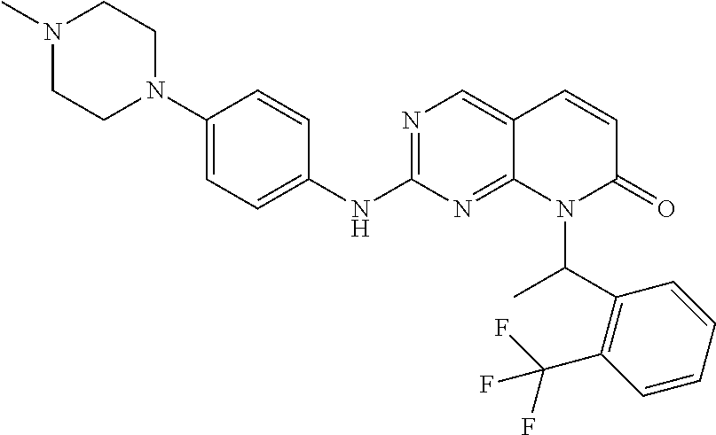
C1(N2CCN(C)CC2)=CC=C(NC2=NC=C3C(=N2)N(C(C2=C(C(F)(F)F)C=CC=C2)C)C(=O)C=C3)C=C1
